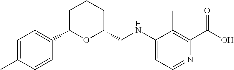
C1=C(C)C=CC(C2OC(CNC3=CC=NC(C(O)=O)=C3C)CCC2)=C1
